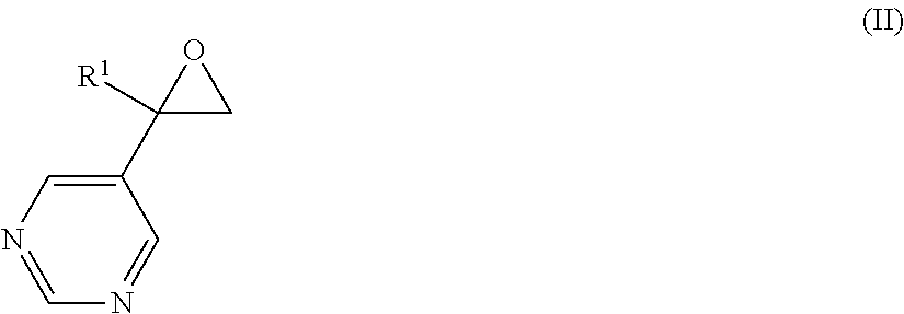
C1(C2([R1])CO2)=CN=CN=C1
